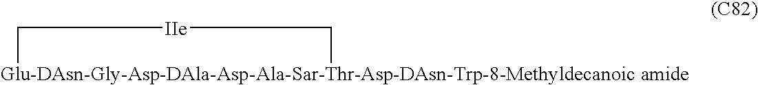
[Glu-DAsn-Gly-Asp-DAla-Asp-Ala-Sar-Thr-Asp-DAsn-Trp-8-Methyldecanoic amide]1C[IIe]C1
